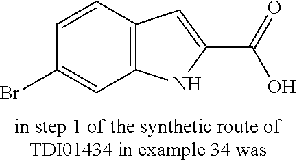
C1=C(C(=O)O)NC2=C1C=CC(Br)=C2
